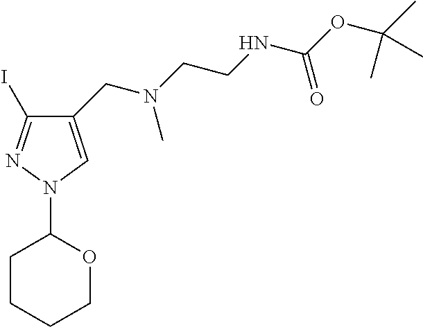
C(N(CCNC(OC(C)(C)C)=O)C)C1=CN(C2CCCCO2)N=C1I
